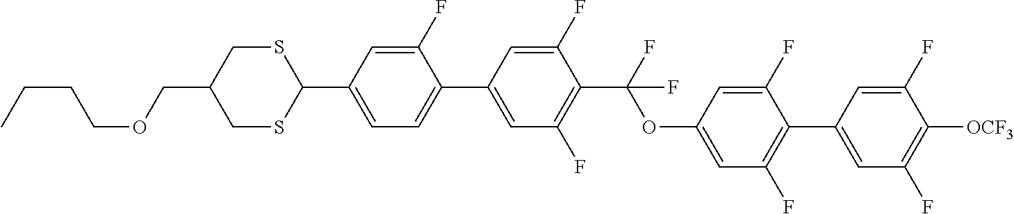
C(CCOCC1CSC(C2=CC=C(C3=CC(F)=C(C(F)(OC4=CC(F)=C(C5=CC(F)=C([OCF3])C(F)=C5)C(F)=C4)F)C(F)=C3)C(F)=C2)SC1)C
